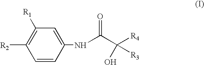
C1([R1])=C([R2])C=CC(NC(C([R4])(O)[R3])=O)=C1
